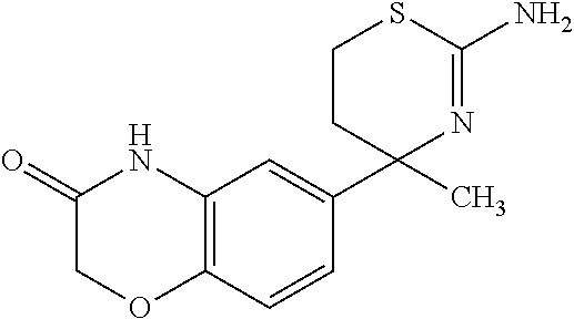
C1CC(C)(C2=CC3=C(C=C2)OCC(=O)N3)N=C(N)S1
